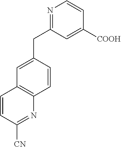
N1=C(CC2=CC3=C(C=C2)N=C([CN])C=C3)C=C([COOH])C=C1
